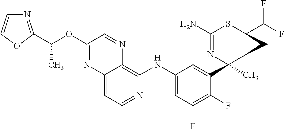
C1(N)=NC(C)(C2=CC(NC3=C4C(=CC=N3)N=C(OC(C)C3=NC=CO3)C=N4)=CC(F)=C2F)C2C(C(F)F)(S1)C2
